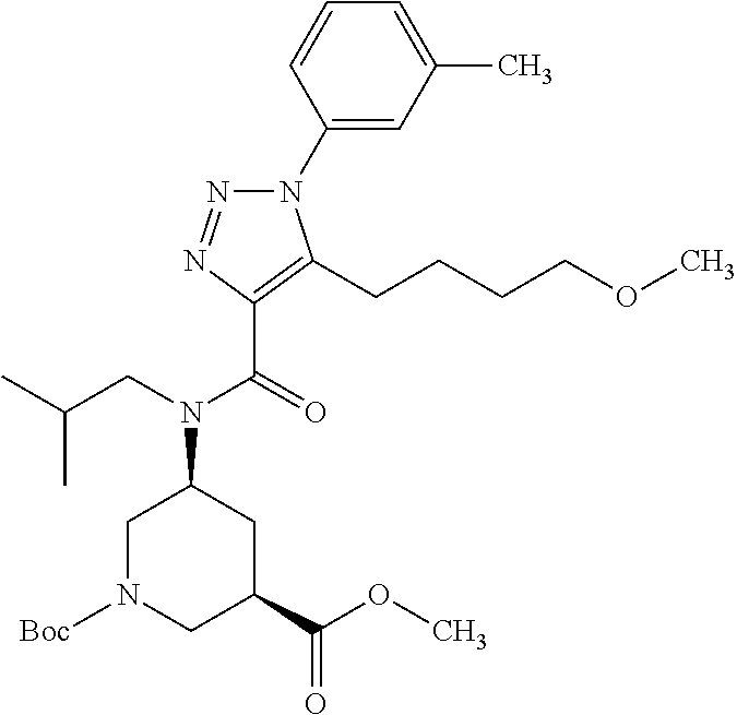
C1(N2N=NC(C(=O)N(CC(C)C)C3CN([Boc])CC(C(OC)=O)C3)=C2CCCCOC)=CC(C)=CC=C1
